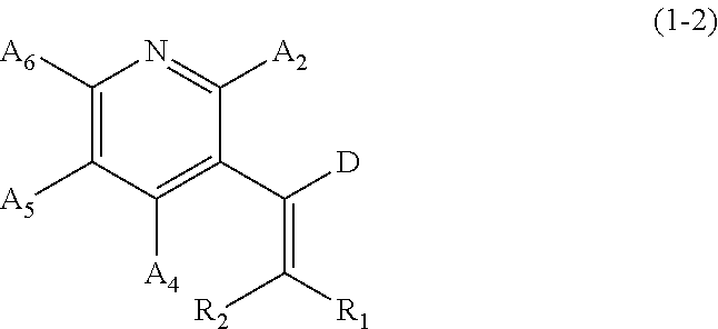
C1([A6])=C([A5])C([A4])=C(C(=C([R2])[R1])[D])C([A2])=N1
